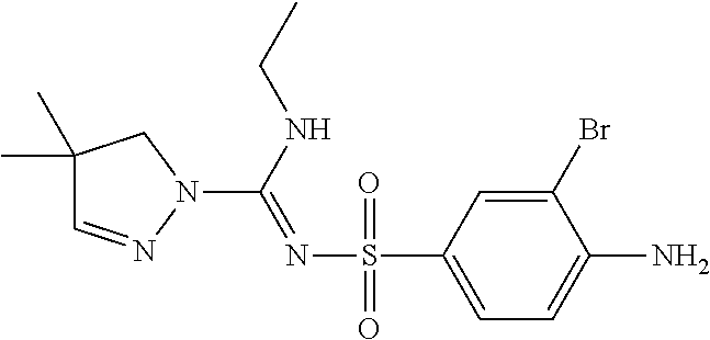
C1=C(S(N=C(N2CC(C)(C)C=N2)NCC)(=O)=O)C=C(Br)C(N)=C1
